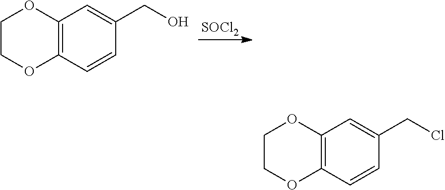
[SOCl2].C12=C(C=CC(CO)=C1)OCCO2.C12=C(C=CC(CCl)=C1)OCCO2
